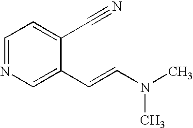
N1=CC=C(C#N)C(C=CN(C)C)=C1
